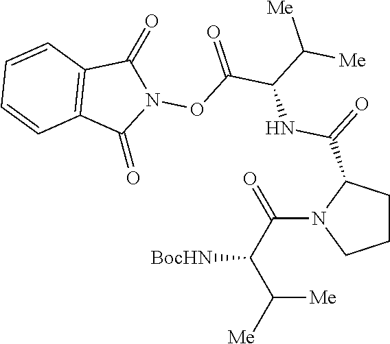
[Me]C(C([BocHN])C(=O)N1CCCC1C(=O)NC(C(=O)ON1C(=O)C2=C(C=CC=C2)C1=O)C([Me])[Me])[Me]
